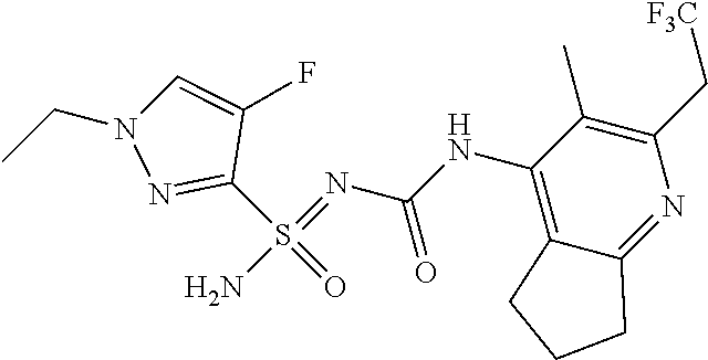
C1(S(=O)(N)=NC(NC2=C3C(=NC(C[F3C])=C2C)CCC3)=O)=NN(CC)C=C1F
